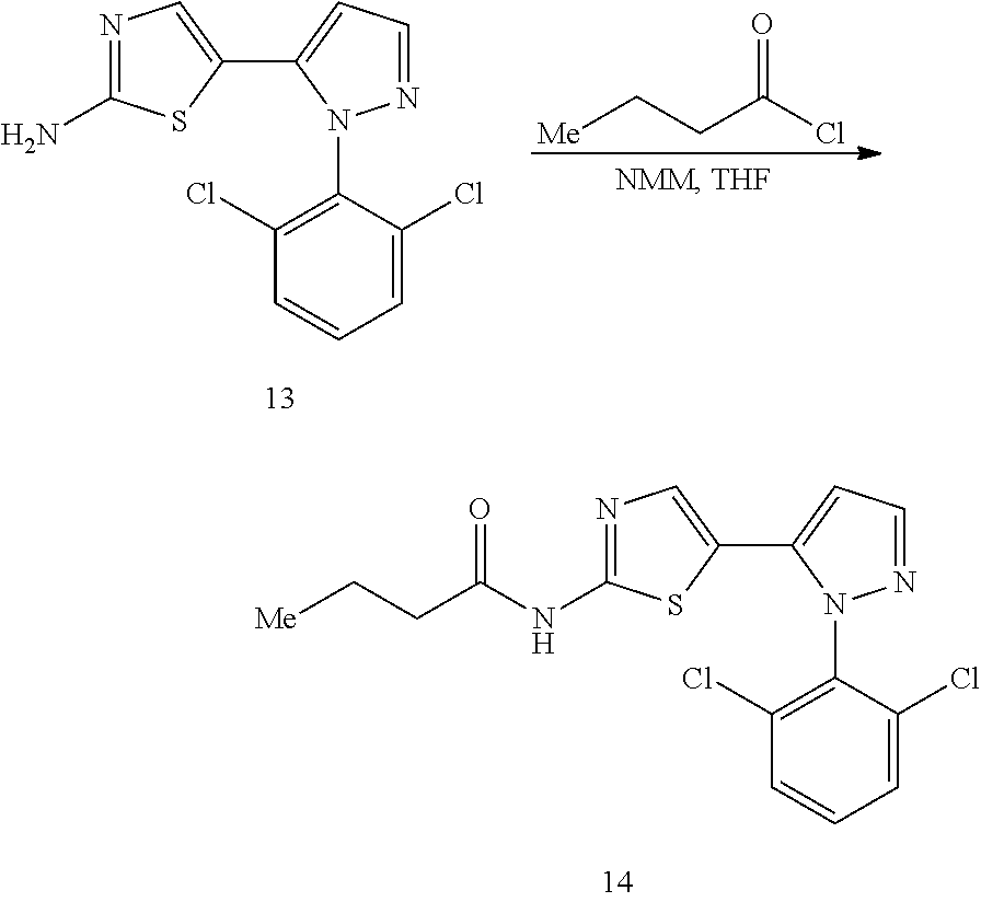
C1(N)=NC=C(C2=CC=NN2C2=C(Cl)C=CC=C2Cl)S1.[Me]CCC(Cl)=O.C1(NC(CC[Me])=O)=NC=C(C2=CC=NN2C2=C(Cl)C=CC=C2Cl)S1
